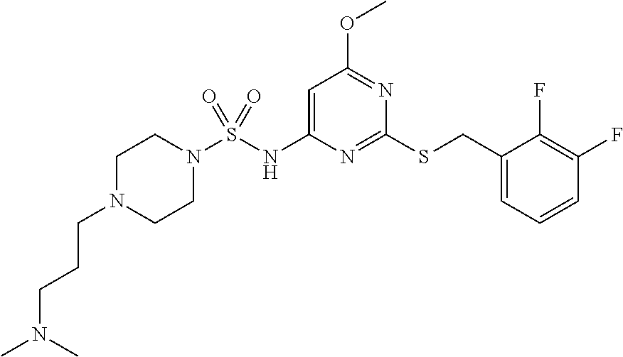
N1(S(NC2=CC(OC)=NC(SCC3=CC=CC(F)=C3F)=N2)(=O)=O)CCN(CCCN(C)C)CC1
